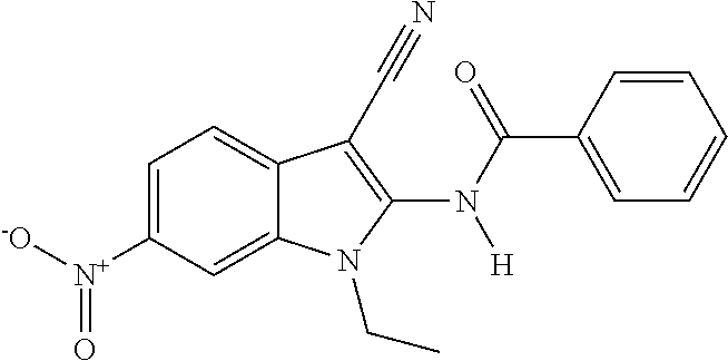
C12=CC([N+]([-O])=O)=CC=C1C(C#N)=C(N(C(C1=CC=CC=C1)=O)[H])N2CC
